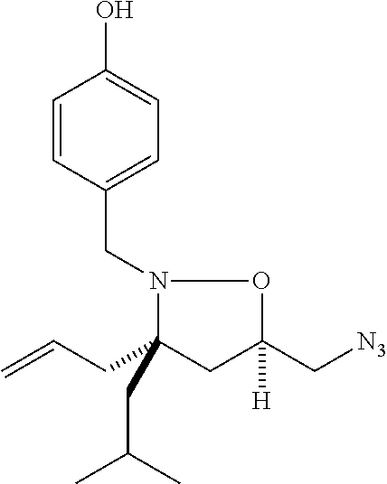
N1(CC2=CC=C(O)C=C2)C(CC=C)(CC(C)C)CC([H])(C[N3])O1
